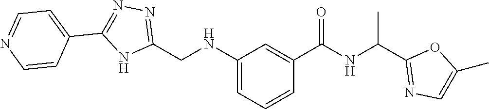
C1(CNC2=CC=CC(C(=O)NC(C3=NC=C(C)O3)C)=C2)=NN=C(C2=CC=NC=C2)N1
